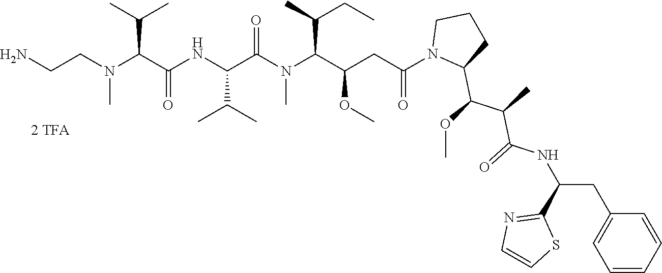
C(N)CN(C(C(NC(C(N(C(C(CC(N1C(C(OC)C(C)C(=O)NC(CC2=CC=CC=C2)C2=NC=CS2)CCC1)=O)OC)C(CC)C)C)=O)C(C)C)=O)C(C)C)C
